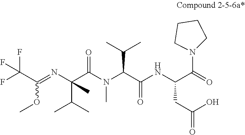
FC(C(OC)=NC(C(C)C)(C(N(C)C(C(=O)NC(CC(O)=O)C(N1CCCC1)=O)C(C)C)=O)C)(F)F
